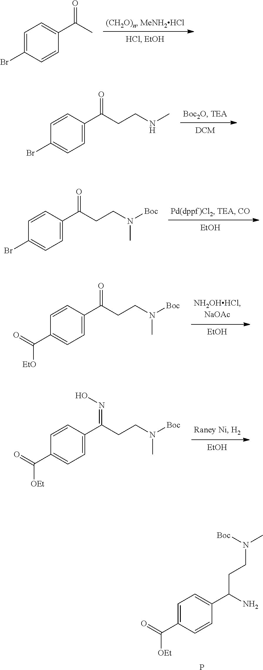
C1=C(Br)C=CC(C(C)=O)=C1.C1=CC(C(CCNC)=O)=CC=C1Br.[EtOH].C1=CC(C(CCN([Boc])C)=O)=CC=C1Br.[EtOH].C1=CC(C(CCN([Boc])C)=O)=CC=C1C(=O)[EtO].[EtOH].C1=CC(C(CCN([Boc])C)=NO)=CC=C1C(=O)[OEt].C1=C(C(=O)[OEt])C=CC(C(N)CCN(C)[Boc])=C1.P
